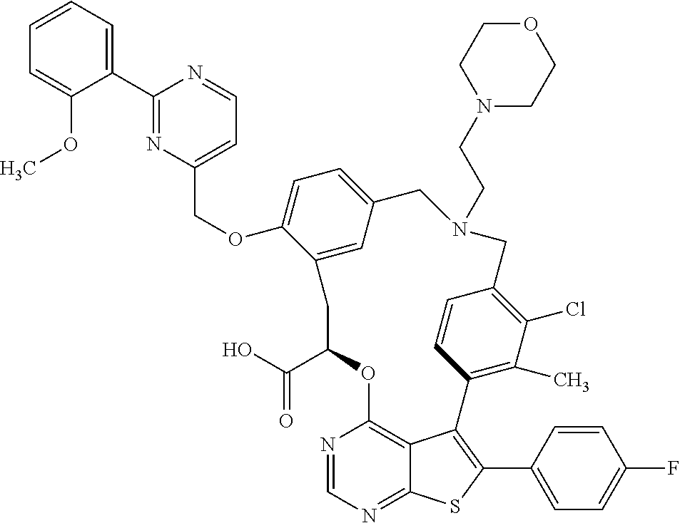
C1(C2=NC(COC3=CC=C4C=C3CC(C(O)=O)OC3=C5C(=NC=N3)SC(C3=CC=C(F)C=C3)=C5C3=C(C)C(Cl)=C(C=C3)CN(CCN3CCOCC3)C4)=CC=N2)=CC=CC=C1OC
